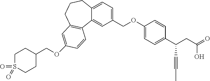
C1(COC2=CC=C(C(CC(=O)O)C#CC)C=C2)=CC=C2C(=C1)C1=C(CCC2)C=C(OCC2CCS(=O)(=O)CC2)C=C1
